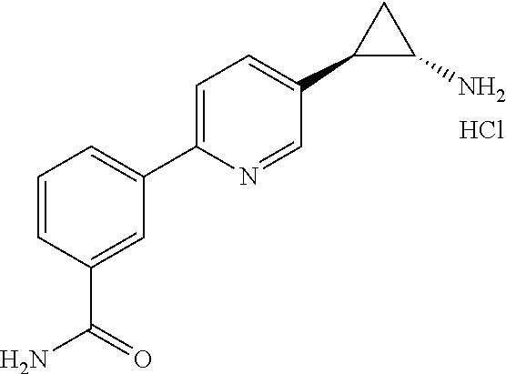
Cl.C1=CC(C(N)=O)=CC(C2=CC=C(C3C(N)C3)C=N2)=C1
